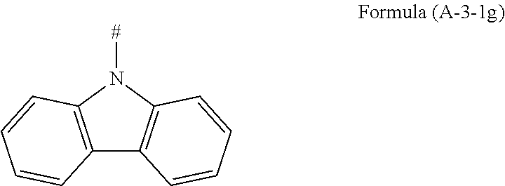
C12=C(N([#])C3=C1C=CC=C3)C=CC=C2
